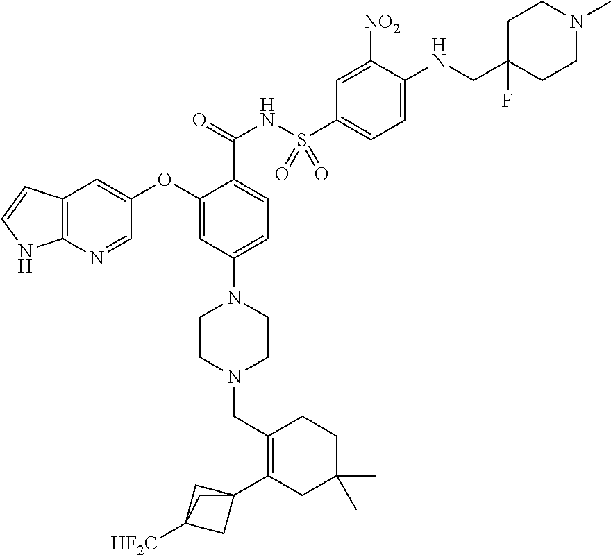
C1(OC2=CC3=C(N=C2)NC=C3)=CC(N2CCN(CC3=C(C45CC([HF2C])(C4)C5)CC(C)(C)CC3)CC2)=CC=C1C(=O)NS(C1=CC=C(NCC2(F)CCN(C)CC2)C([NO2])=C1)(=O)=O
